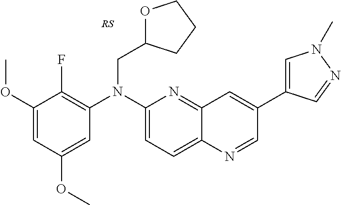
C1(OC)=CC(OC)=CC(N(C2=CC=C3C(=N2)C=C(C2=CN(C)N=C2)C=N3)CC2OCCC2)=C1F
